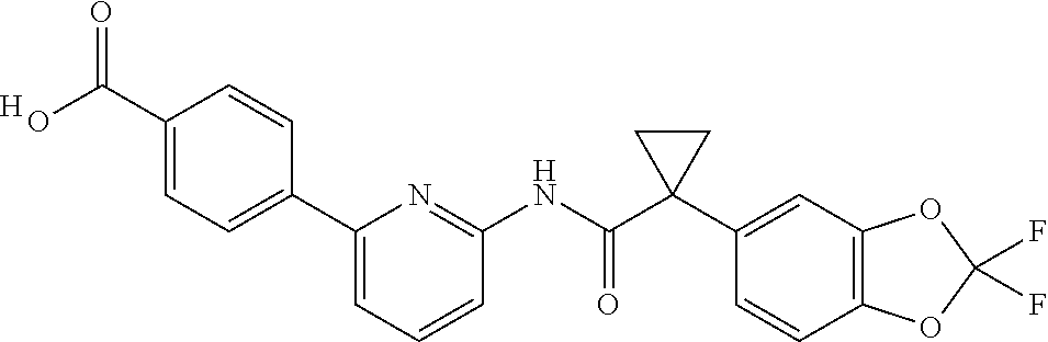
C1(C2=CC=C(C(O)=O)C=C2)=CC=CC(NC(C2(C3=CC4=C(C=C3)OC(F)(F)O4)CC2)=O)=N1.[H]
